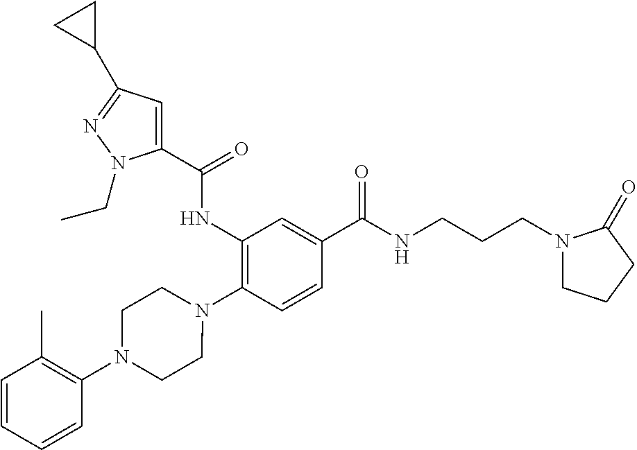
C1(NC(=O)C2=CC(C3CC3)=NN2CC)=C(N2CCN(C3=C(C)C=CC=C3)CC2)C=CC(C(NCCCN2CCCC2=O)=O)=C1
